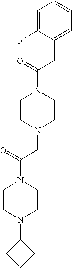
C(C(N1CCN(CC(N2CCN(C3CCC3)CC2)=O)CC1)=O)C1=CC=CC=C1F
